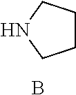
C1CCNC1.B
